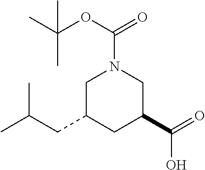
C1C(CC(C)C)CC(C(=O)O)CN1C(OC(C)(C)C)=O
